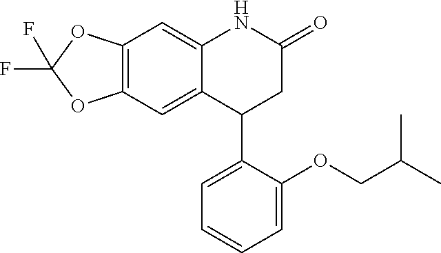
C12=C(C=C3C(=C1)NC(=O)CC3C1=CC=CC=C1OCC(C)C)OC(F)(F)O2
